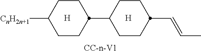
[CC-n-V1].[H].[H].C1CC(C2CCC(C=CC)CC2)CCC1[CnH2n+1]
